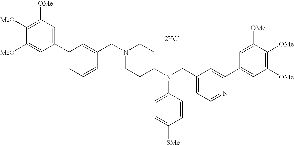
C1=C([MeO])C([MeO])=C([OMe])C=C1C1=CC=CC(CN2CCC(N(CC3=CC=NC(C4=CC([OMe])=C([OMe])C([OMe])=C4)=C3)C3=CC=C([SMe])C=C3)CC2)=C1.[2HCl]
